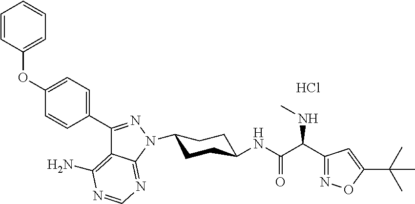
C1(N2C3=NC=NC(N)=C3C(C3=CC=C(OC4=CC=CC=C4)C=C3)=N2)CCC(NC(C(C2=NOC(C(C)(C)C)=C2)NC)=O)CC1.Cl
